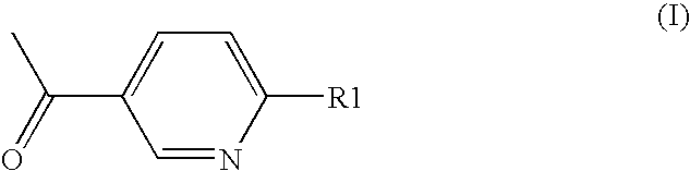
C1=NC([R1])=CC=C1C(=O)C
